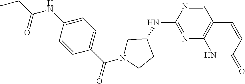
N(C1=NC2=C(C=N1)C=CC(=O)N2)C1CN(C(=O)C2=CC=C(NC(CC)=O)C=C2)CC1
